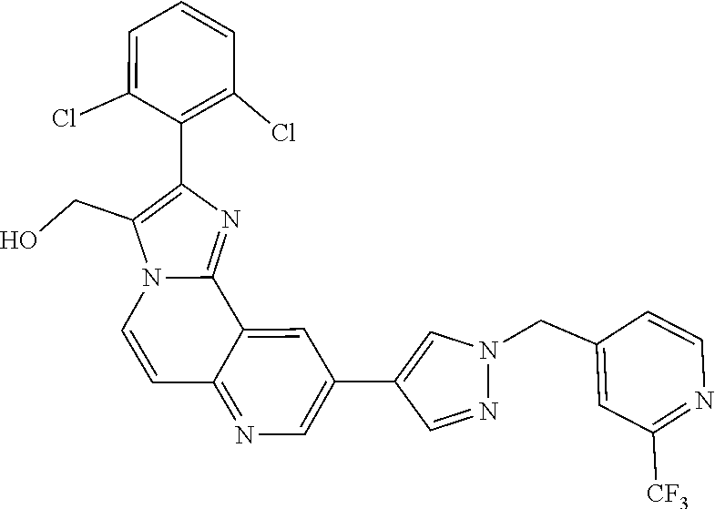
C1=CN=C([CF3])C=C1CN1N=CC(C2=CN=C3C(=C2)C2=NC(C4=C(Cl)C=CC=C4Cl)=C(CO)N2C=C3)=C1
